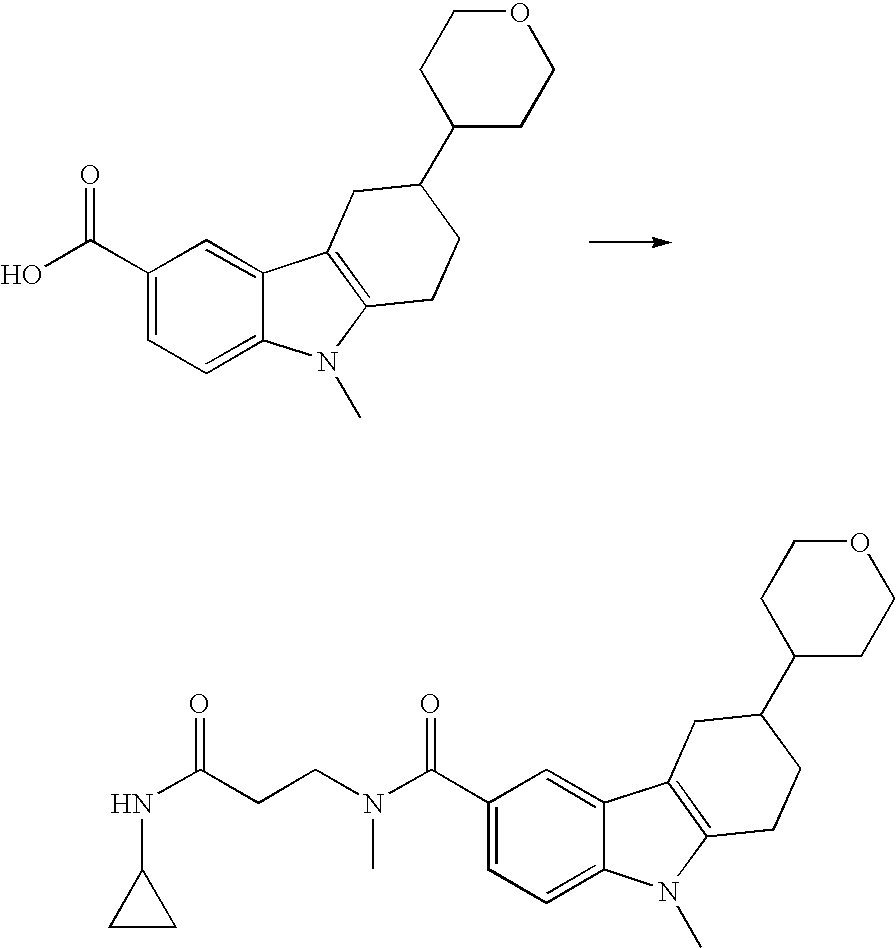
C1(C(O)=O)=CC=C2C(=C1)C1=C(N2C)CCC(C2CCOCC2)C1.C1(C(N(CCC(NC2CC2)=O)C)=O)=CC=C2C(=C1)C1=C(N2C)CCC(C2CCOCC2)C1
